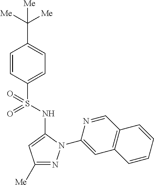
C1=CC(S(=O)(NC2=CC([Me])=NN2C2=CC3=C(C=N2)C=CC=C3)=O)=CC=C1C([Me])([Me])[Me]
